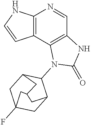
C12=C(C3=C(C=N1)NC(=O)N3C1C3CC4(F)CC1CC(C4)C3)C=CN2
